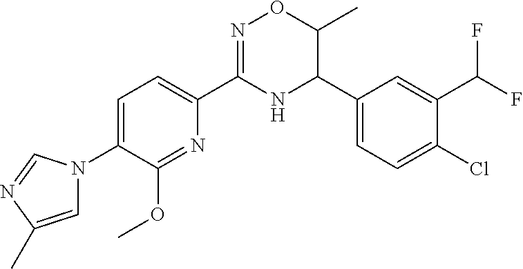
N1=C(OC)C(N2C=C(C)N=C2)=CC=C1C1=NOC(C)C(C2=CC=C(Cl)C(C(F)F)=C2)N1
